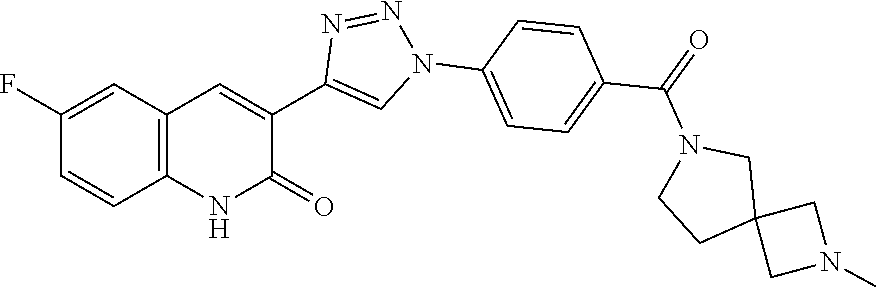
C1(F)=CC2=C(C=C1)NC(=O)C(C1=CN(C3=CC=C(C(N4CCC5(C4)CN(C)C5)=O)C=C3)N=N1)=C2
